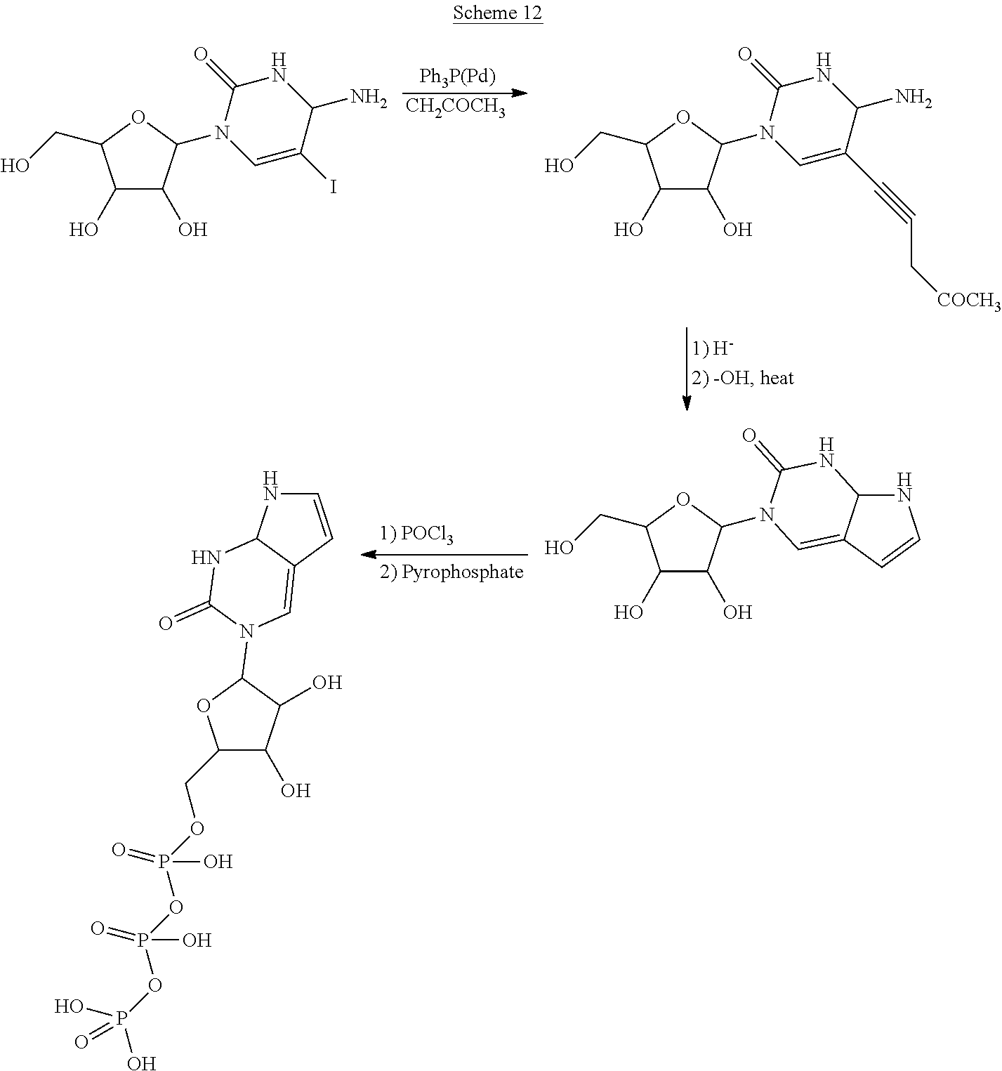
[Ph3P(Pd)].[CH2COCH3].C1(O)C(O)C(N2C=C(I)C(N)NC2=O)OC1CO.C1(O)C(O)C(N2C=C(C#CC[COCH3])C(N)NC2=O)OC1CO.C1(O)C(O)C(N2C(=O)NC3NC=CC3=C2)OC1CO.N1C=CC2=CN(C3C(O)C(O)C(COP(=O)(O)OP(=O)(O)OP(O)(O)=O)O3)C(=O)NC12
